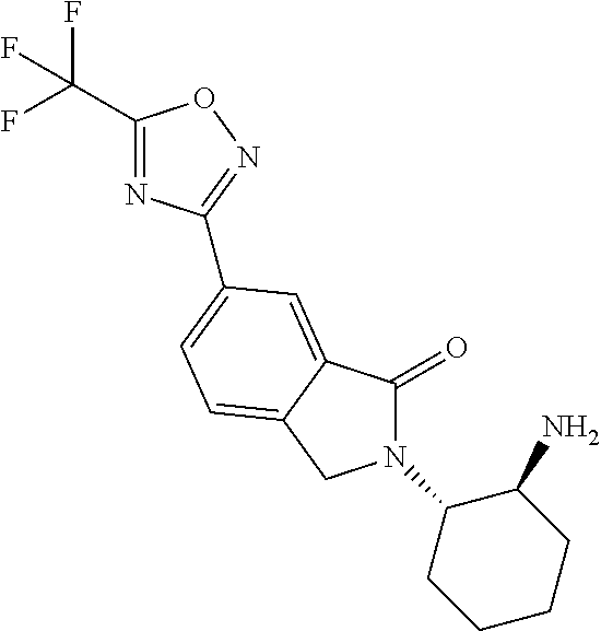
C1(C(F)(F)F)=NC(C2=CC=C3C(=C2)C(=O)N(C2CCCCC2N)C3)=NO1
